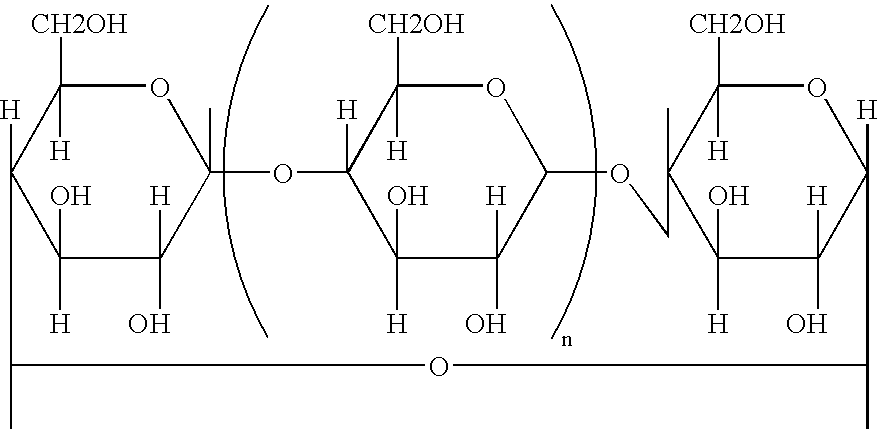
C1(O)([H])C([H])(O)C2(C)OC([H])([CH2OH])C1([H])C(C)OC(C)C1([H])C([H])(O)C(O)([H])C(C)(C([H])([CH2OH])O1)COC1C([H])(O)C(O)([H])C([H])(C([H])([CH2OH])O1)O2
